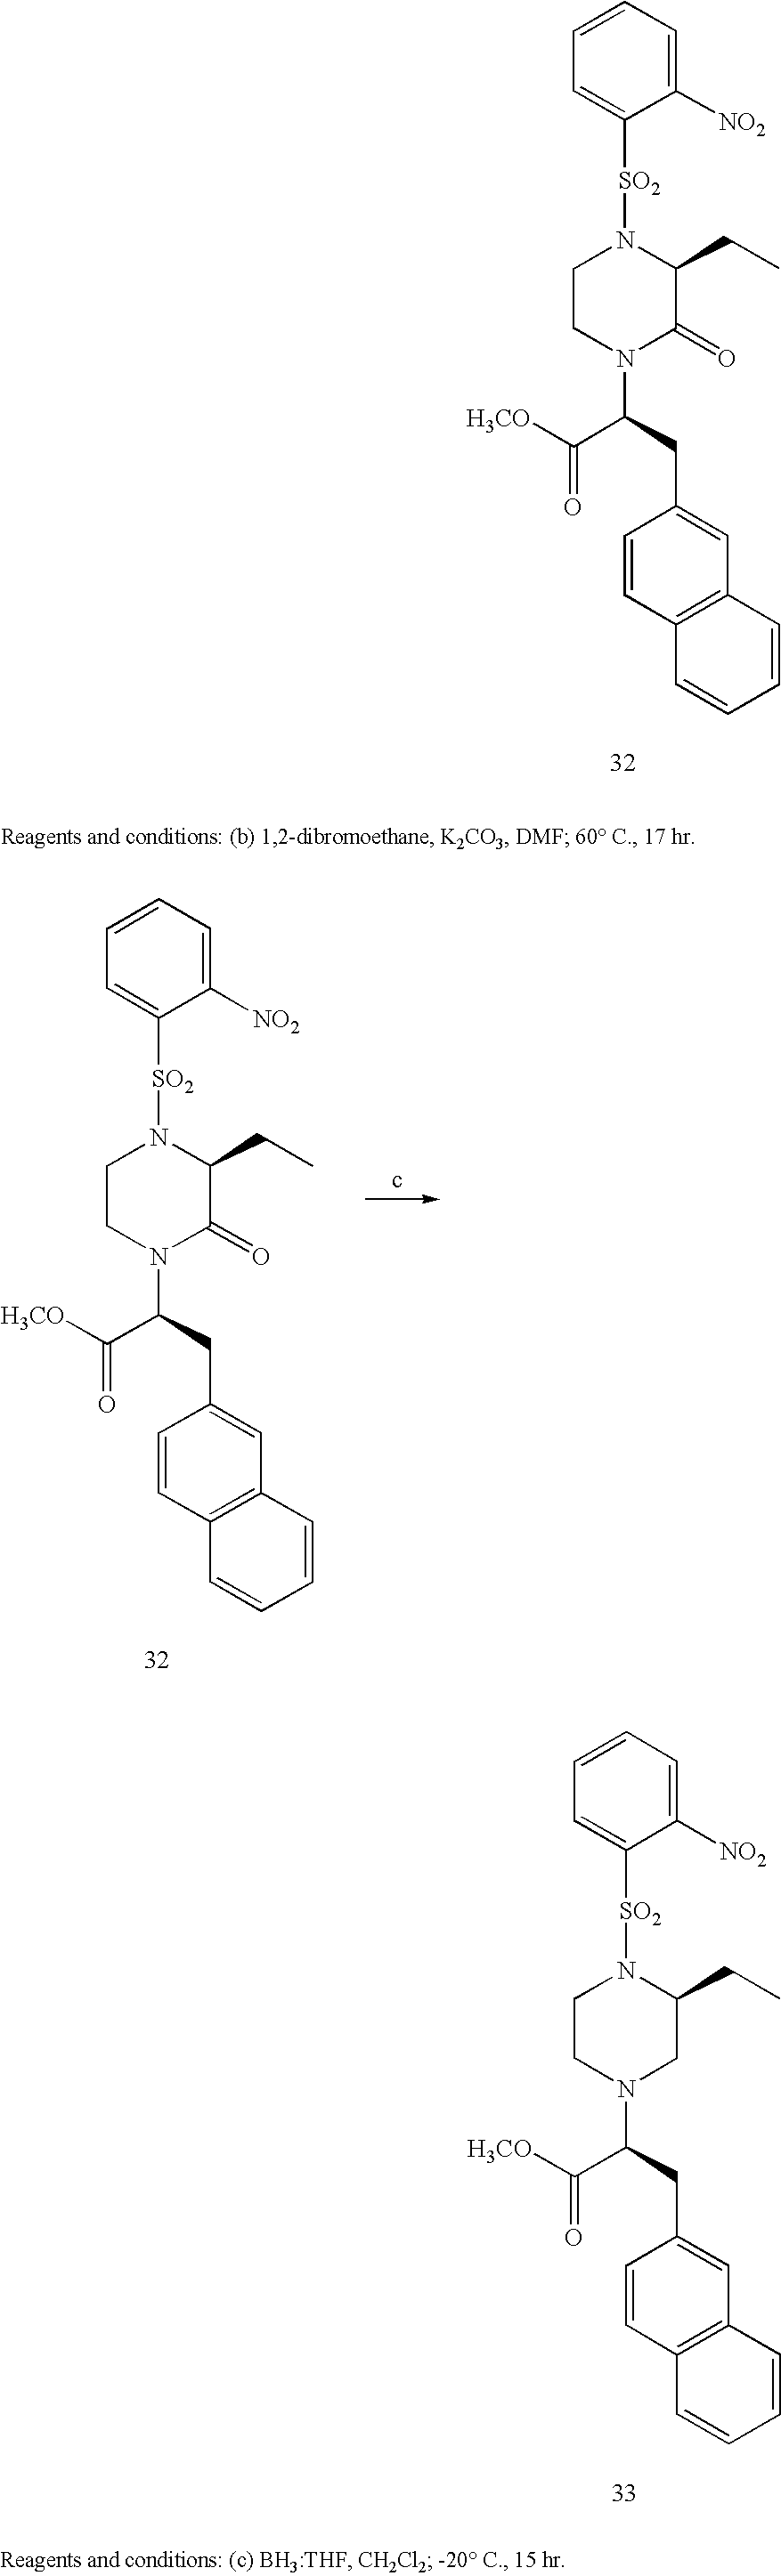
C1([NO2])=CC=CC=C1[SO2]N1C(CC)CN(C(C(=O)[H3CO])CC2=CC3=C(C=C2)C=CC=C3)CC1.C1([NO2])=CC=CC=C1[SO2]N1C(CC)C(=O)N(C(C(=O)[H3CO])CC2=CC3=C(C=C2)C=CC=C3)CC1.C1([NO2])=CC=CC=C1[SO2]N1C(CC)C(=O)N(C(C(=O)[H3CO])CC2=CC3=C(C=C2)C=CC=C3)CC1.c
